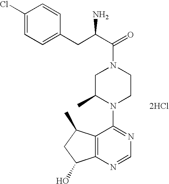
[2HCl].C12=C(N=CN=C1N1CCN(C(=O)C(N)CC3=CC=C(Cl)C=C3)CC1C)C(O)CC2C
